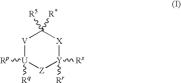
[V]1[U]([Rq])([Rp])[Z][Y]([Rs])([Rr])[X]C1([R5])[R*]
